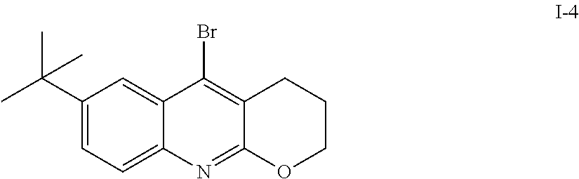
C1(C(C)(C)C)=CC=C2C(=C1)C(Br)=C1C(=N2)OCCC1
